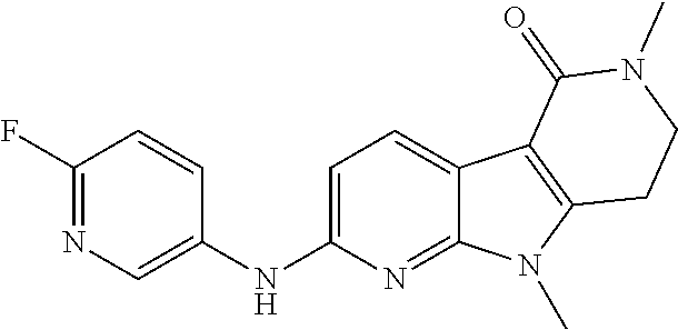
C1(NC2=CN=C(F)C=C2)=CC=C2C(=N1)N(C)C1=C2C(=O)N(C)CC1
